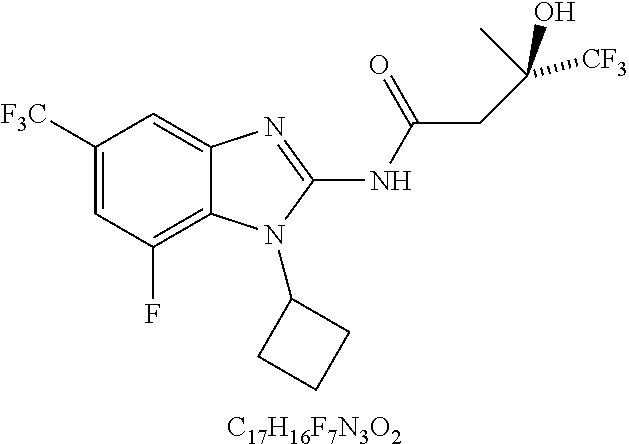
C1([F3C])=CC(F)=C2C(=C1)N=C(NC(=O)CC([CF3])(C)O)N2C1CCC1.[C17H16F7N3O2]
